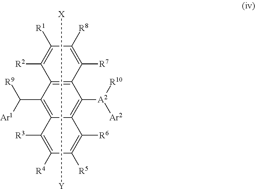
C12=C(C([R7])=C([R8])C([R1])=C1[R2])C([A2]([Ar2])[R10])=C1C(=C2C([Ar1])[R9])C([R3])=C([R4])C([R5])=C1[R6].[Y][X]
